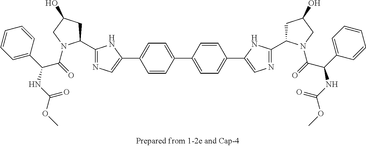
C1=C(C(NC(OC)=O)C(=O)N2C(C3=NC=C(C4=CC=C(C5=CC=C(C6=CN=C(C7CC(O)CN7C(=O)C(C7=CC=CC=C7)NC(=O)OC)N6)C=C5)C=C4)N3)CC(O)C2)C=CC=C1
